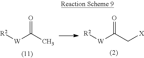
[R2][W]C(C)=O.[R2][W]C(C[X])=O
